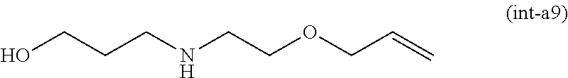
OCCCNCCOCC=C
